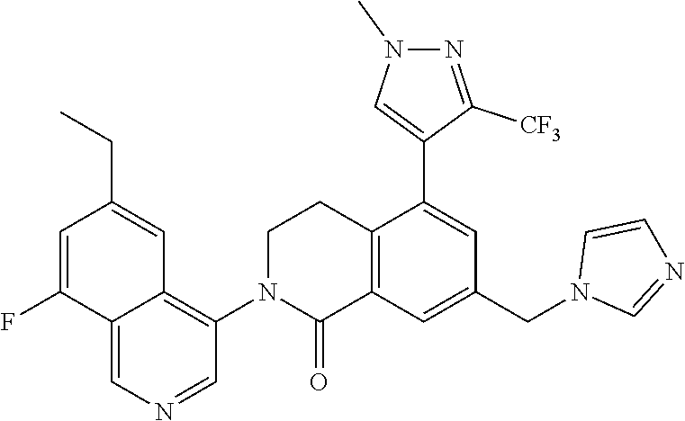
C1(F)=CC(CC)=CC2=C(N3C(=O)C4=C(CC3)C(C3=CN(C)N=C3[CF3])=CC(CN3C=NC=C3)=C4)C=NC=C12
